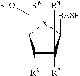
C1([R9])([R6])C([R7])([R8])C([BASE])[X]C1C[R1O]
